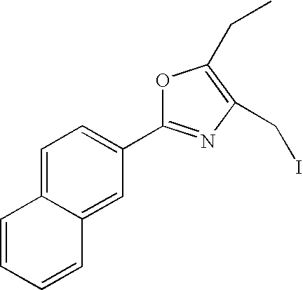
C1=C2C(=CC(C3=NC(CI)=C(CC)O3)=C1)C=CC=C2
